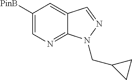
C1([PinB])=CN=C2C(=C1)C=NN2CC1CC1
